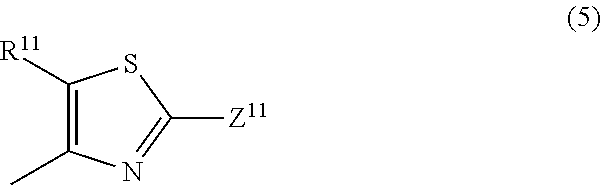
C1([R11])=C(C)N=C([Z11])S1
